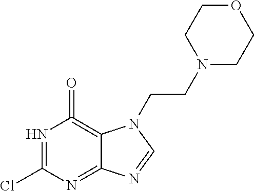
N1=C(Cl)N=C2C(=C1=O)N(CCN1CCOCC1)C=N2
